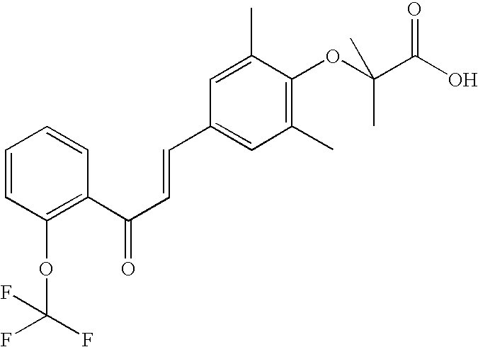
C1=CC(OC(F)(F)F)=C(C(C=CC2=CC(C)=C(OC(C(O)=O)(C)C)C(C)=C2)=O)C=C1
